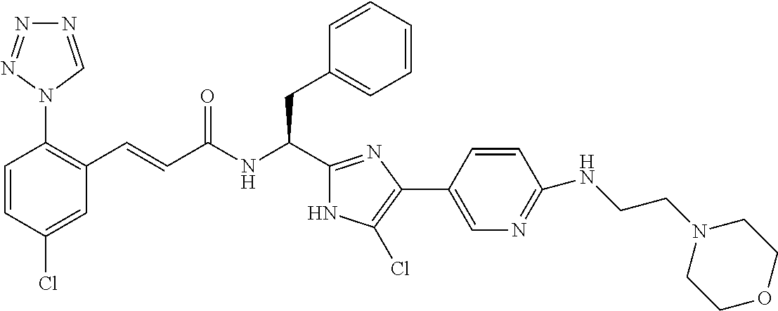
C1(Cl)=CC(C=CC(NC(CC2=CC=CC=C2)C2=NC(C3=CN=C(NCCN4CCOCC4)C=C3)=C(Cl)N2)=O)=C(N2C=NN=N2)C=C1
